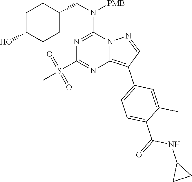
C1(CN(C2=NC(S(C)(=O)=O)=NC3=C(C4=CC=C(C(=O)NC5CC5)C(C)=C4)C=NN23)[PMB])CCC(O)CC1
